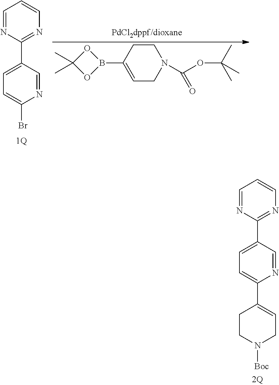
C1(C2=CC=C(Br)N=C2)=NC=CC=N1.C1=C(B2OC(C)(C)O2)CCN(C(OC(C)(C)C)=O)C1.C1(C2=CC=C(C3=CCN([Boc])CC3)N=C2)=NC=CC=N1
